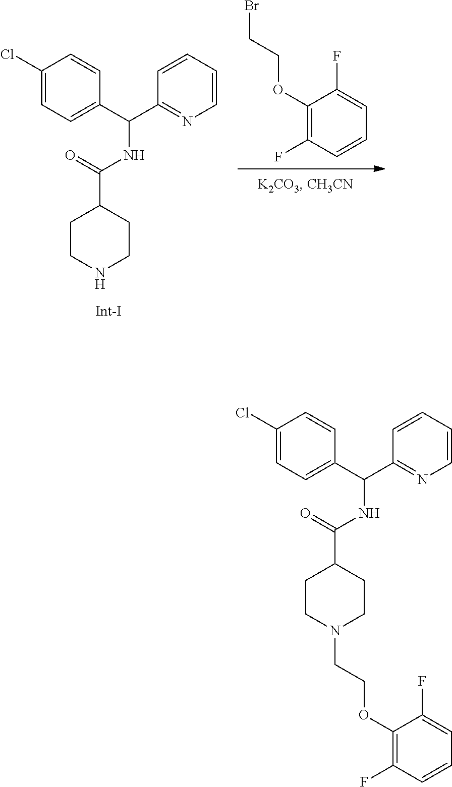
C1CNCCC1C(NC(C1=NC=CC=C1)C1=CC=C(Cl)C=C1)=O.C1(OCCBr)=C(F)C=CC=C1F.C1CN(CCOC2=C(F)C=CC=C2F)CCC1C(NC(C1=NC=CC=C1)C1=CC=C(Cl)C=C1)=O
